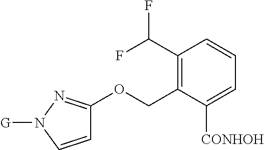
C1(C(F)F)=C(COC2=NN([G])C=C2)C([CONHOH])=CC=C1
